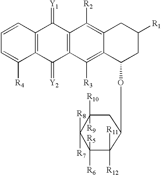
C1=CC2=C(C([R4])=C1)C(=[Y2])C1=C(C2=[Y1])C([R2])=C2C(=C1[R3])C(OC1CC([R10])([R9])C([R8])([R7])C([R6])([R5])C1([R12])[R11])CC([R1])C2
